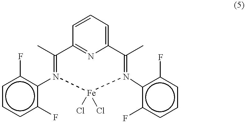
c1ccc(F)c(N2=C(C)C3=NC(=CC=C3)C(C)=N(c3c(F)cccc3F)[Fe]2(Cl)Cl)c1F
